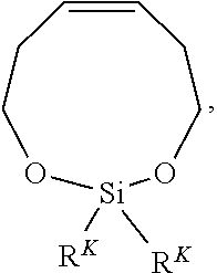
C1=CCCO[Si]([RK])([RK])OCC1
